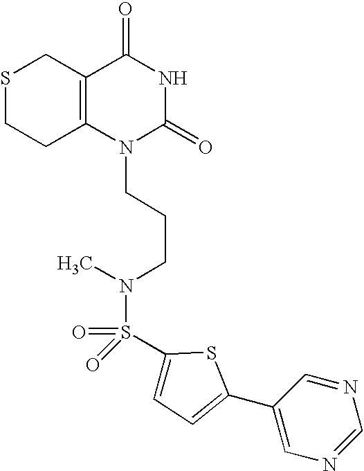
S1CCC2=C(C1)C(=O)NC(=O)N2CCCN(C)S(=O)(=O)C1=CC=C(C2=CN=CN=C2)S1
